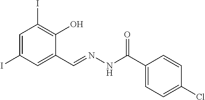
C1=C(I)C=C(C=NNC(C2=CC=C(Cl)C=C2)=O)C(O)=C1I
